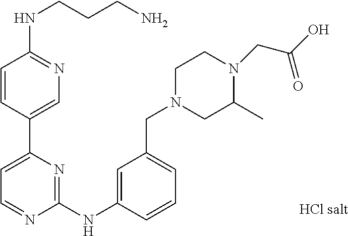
C1=CC(C2=CC=NC(NC3=CC(CN4CC(C)N(CC(O)=O)CC4)=CC=C3)=N2)=CN=C1NCCCN
